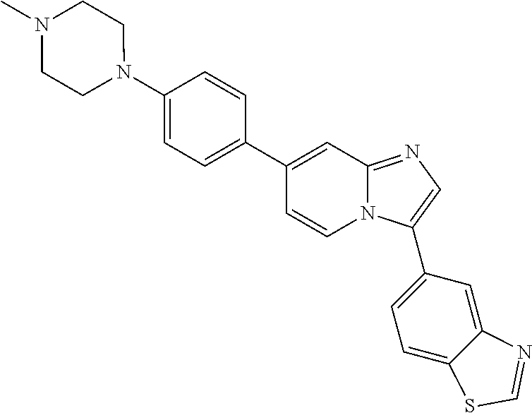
C1(C2=CC=C(N3CCN(C)CC3)C=C2)=CC2=NC=C(C3=CC=C4C(=C3)N=CS4)N2C=C1
